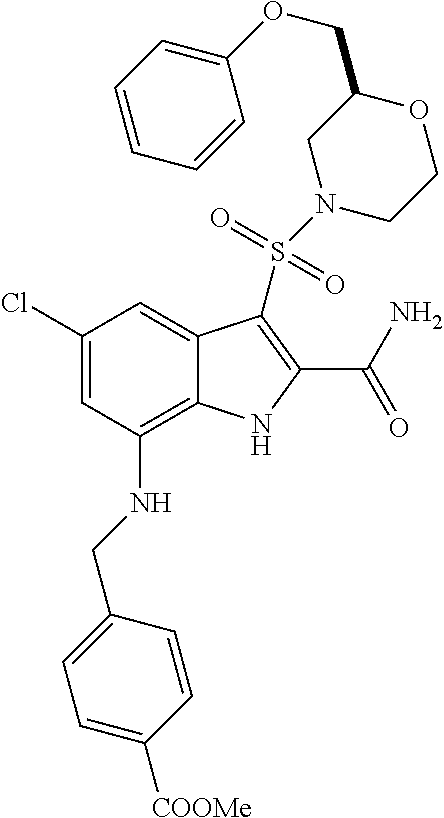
C1(Cl)=CC(NCC2=CC=C([COOMe])C=C2)=C2C(=C1)C(S(=O)(N1CCOC(COC3=CC=CC=C3)C1)=O)=C(C(N)=O)N2
